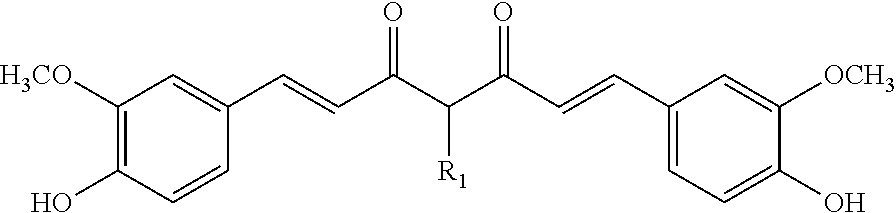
C1(C=CC(C(C(C=CC2=CC=C(O)C([OCH3])=C2)=O)[R1])=O)=CC([H3CO])=C(O)C=C1
